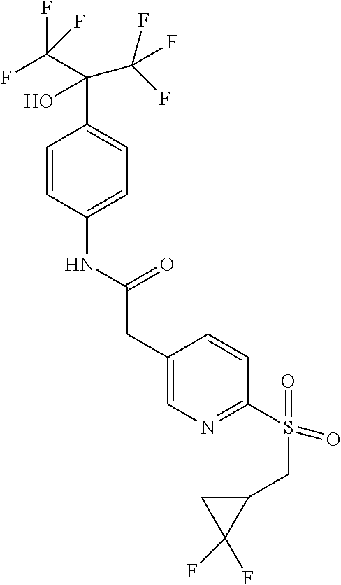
C1=CC(NC(CC2=CN=C(S(=O)(CC3CC3(F)F)=O)C=C2)=O)=CC=C1C(C(F)(F)F)(O)C(F)(F)F
